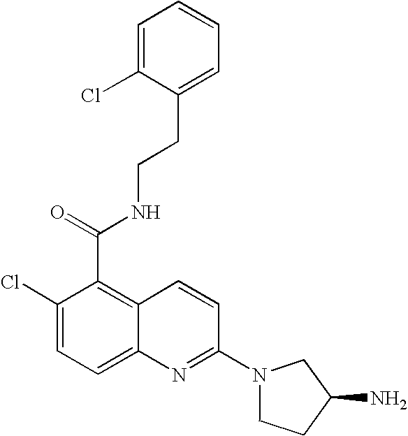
C1=C(Cl)C(CCNC(C2=C3C(=CC=C2Cl)N=C(N2CCC(N)C2)C=C3)=O)=CC=C1
